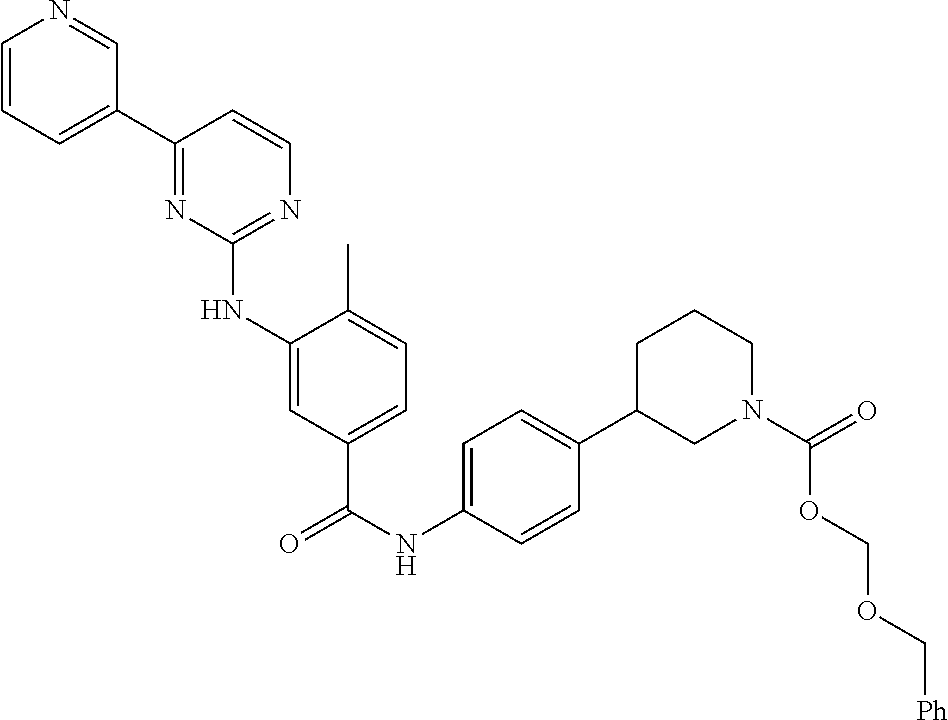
C1=CC=C(C2=NC(NC3=CC(C(NC4=CC=C(C5CN(C(=O)OCOC[Ph])CCC5)C=C4)=O)=CC=C3C)=NC=C2)C=N1
